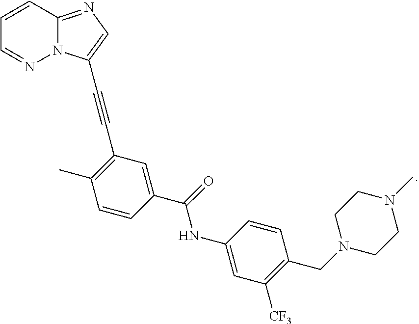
C1=CC2=NC=C(C#CC3=C(C)C=CC(C(=O)NC4=CC([CF3])=C(CN5CCN(C)CC5)C=C4)=C3)N2N=C1
